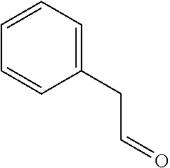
C1(CC=O)=CC=CC=C1
